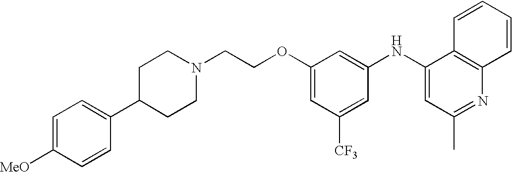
C1(NC2=CC(C)=NC3=C2C=CC=C3)=CC(OCCN2CCC(C3=CC=C([MeO])C=C3)CC2)=CC([CF3])=C1
